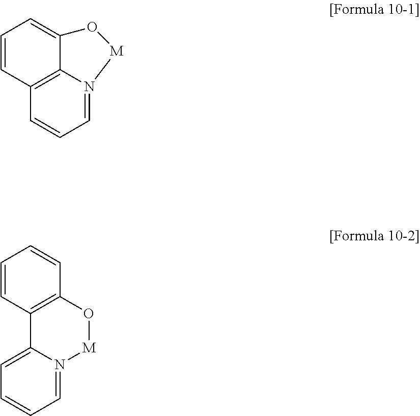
C1=N2C3=C(C=C1)C=CC=C3O[M]2.C1=CC2=C(C=C1)O[M]N1=CC=CC=C21
